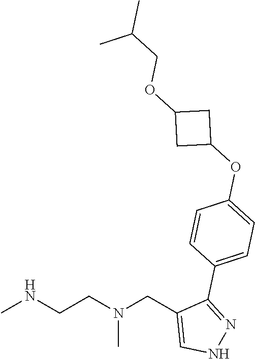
CNCCN(CC1=CNN=C1C1=CC=C(OC2CC(OCC(C)C)C2)C=C1)C
